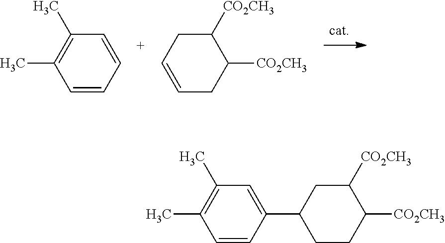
C1=CC=CC(C)=C1C.C1=CCC([CO2CH3])C([CO2CH3])C1.C1=CC(C2CCC([CO2CH3])C([CO2CH3])C2)=CC(C)=C1C
